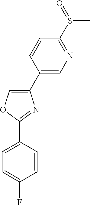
C1(C2=CN=C(S(=O)C)C=C2)=COC(C2=CC=C(F)C=C2)=N1
